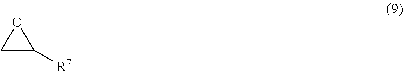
C1C([R7])O1
